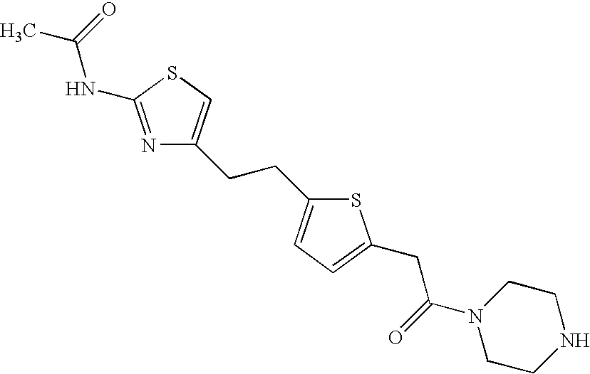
N1=C(NC(C)=O)SC=C1CCC1=CC=C(CC(N2CCNCC2)=O)S1
